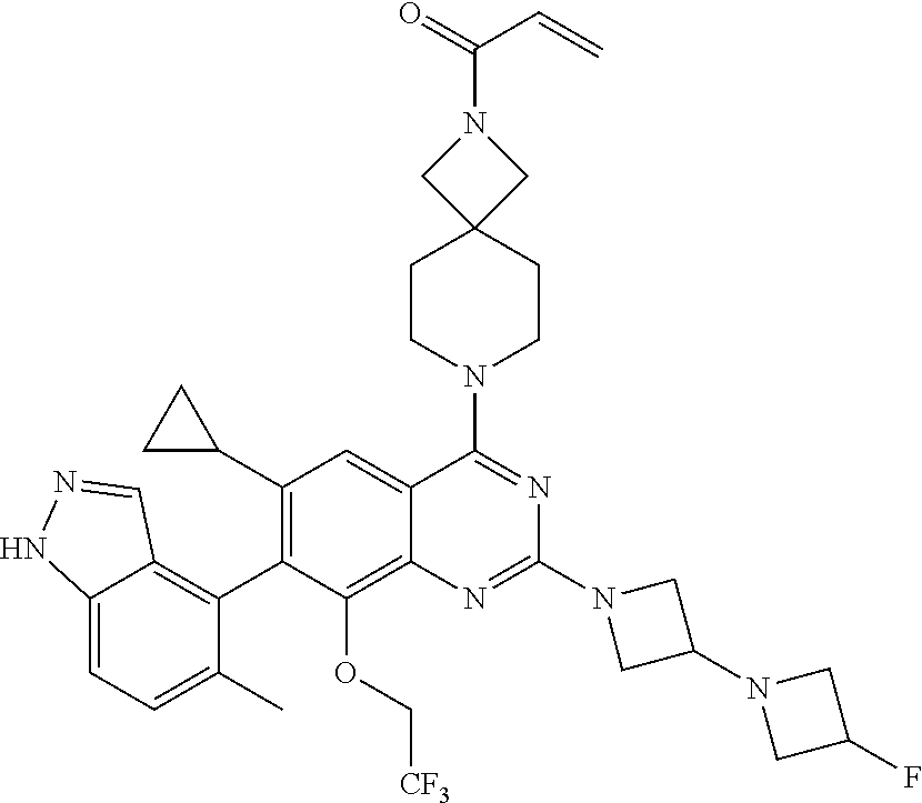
C12=CC=C(C)C(C3=C(C4CC4)C=C4C(=C3OC[CF3])N=C(N3CC(N5CC(F)C5)C3)N=C4N3CCC4(CC3)CN(C(=O)C=C)C4)=C1C=NN2
